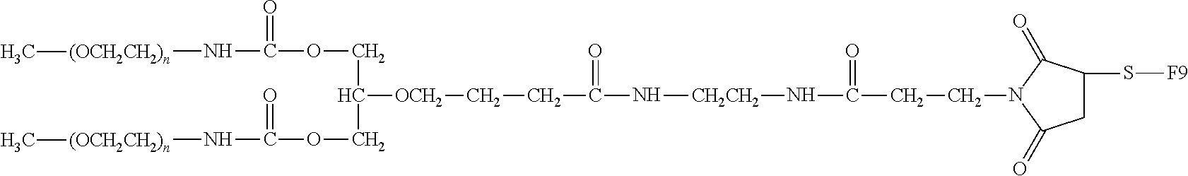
N([(OCH2CH2)n]C)C(OCC([OCH2]CCC(N[CH2CH2]NC(CCN1C(=O)C(S[F9])CC1=O)=O)=O)COC(N[(OCH2CH2)n]C)=O)=O
